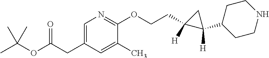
C1(CCOC2=NC=C(CC(OC(C)(C)C)=O)C=C2C)([H])C(C2CCNCC2)([H])C1
